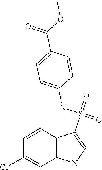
C1=CC2=C(C=C1Cl)NC=C2S(=O)(NC1=CC=C(C(=O)OC)C=C1)=O
